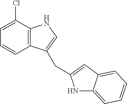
C12=CC=CC=C1C=C(CC1=CNC3=C1C=CC=C3Cl)N2
